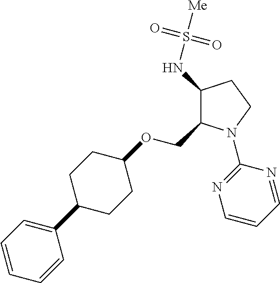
C1(NS([Me])(=O)=O)C(COC2CCC(C3=CC=CC=C3)CC2)N(C2=NC=CC=N2)CC1
